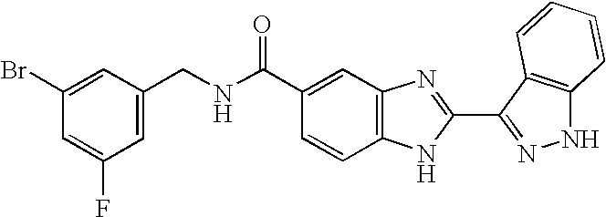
C1(C(NCC2=CC(F)=CC(Br)=C2)=O)=CC2=C(C=C1)NC(C1=NNC3=C1C=CC=C3)=N2
